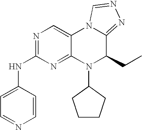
N1=C(NC2=CC=NC=C2)N=C2C(=C1)N1C(=NN=C1)C(CC)N2C1CCCC1
